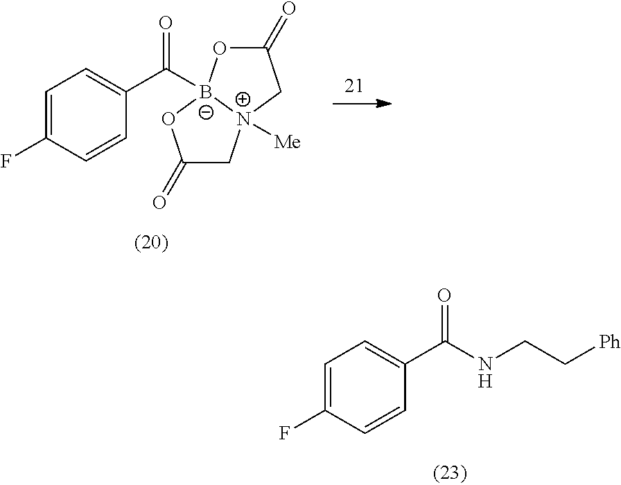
C1=C(F)C=CC(C(NCC[Ph])=O)=C1.C1=C(F)C=CC(C(=O)[B-]23OC(=O)C[N+]2([Me])CC(=O)O3)=C1
